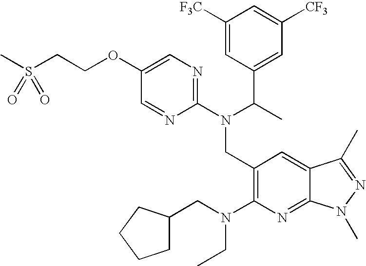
CS(CCOC1=CN=C(N(C(C)C2=CC([CF3])=CC([F3C])=C2)CC2=C(N(CC3CCCC3)CC)N=C3C(=C2)C(C)=NN3C)N=C1)(=O)=O
